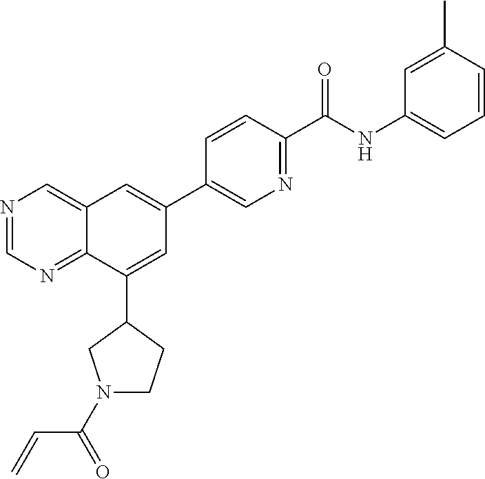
N1=CN=C2C(=C1)C=C(C1=CN=C(C(NC3=CC=CC(C)=C3)=O)C=C1)C=C2C1CN(C(C=C)=O)CC1
